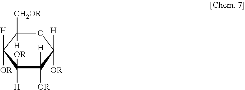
C1([OR])([H])C([H])([OR])C([H])([OR])OC([H])([CH2OR])C1([H])[OR]
